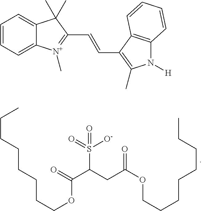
C(CCOC(=O)C(CC(OCCCCCCCC)=O)S(=O)([O-])=O)CCCCC.C1=CC=C2C(=C1)C(C)(C)C(C=CC1=C(C)N([H])C3=C1C=CC=C3)=[N+]2C
